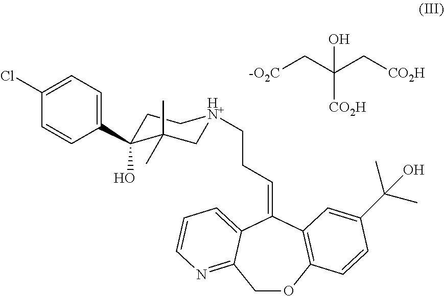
C1(Cl)=CC=C(C2(O)CC[HN+](CCC=C3C4=CC=CN=C4COC4=C3C=C(C(C)(C)O)C=C4)CC2(C)C)C=C1.[-O2C]CC(C[CO2H])(O)[CO2H]
